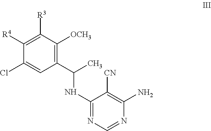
C1([R3])=C([R4])C(Cl)=CC(C(NC2=NC=NC(N)=C2[CN])C)=C1[OCH3]
